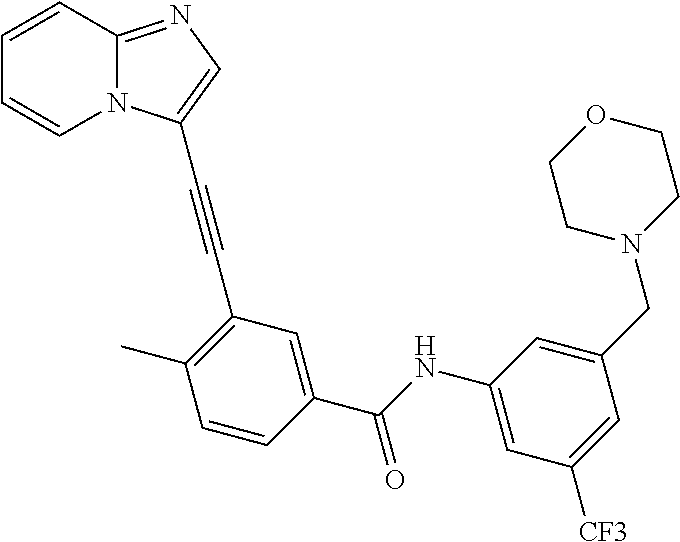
C1=CC2=NC=C(C#CC3=C(C)C=CC(C(=O)NC4=CC([CF3])=CC(CN5CCOCC5)=C4)=C3)N2C=C1
